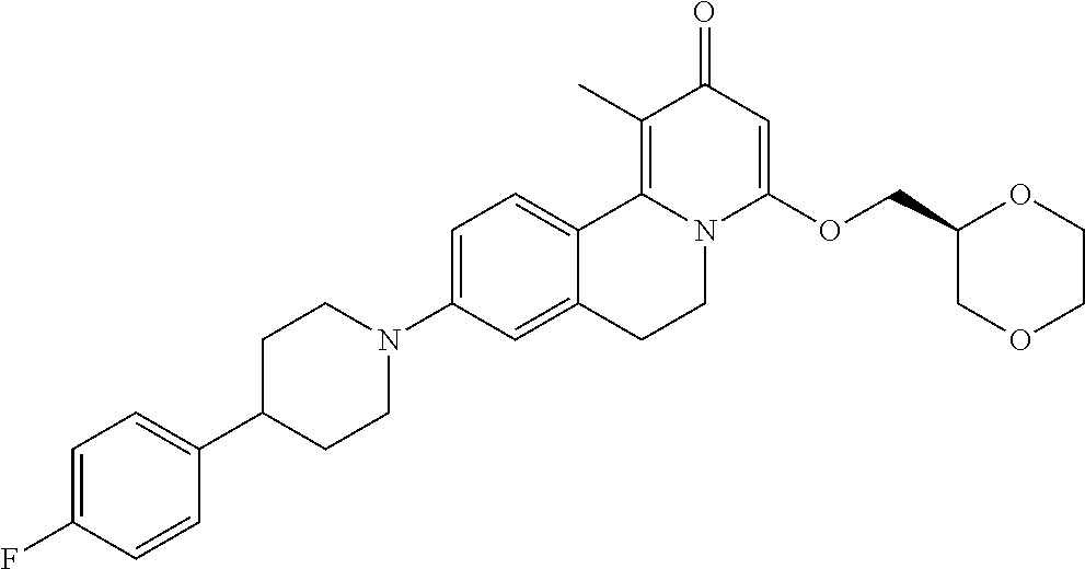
C1=C(N2CCC(C3=CC=C(F)C=C3)CC2)C=C2C(=C1)C1=C(C)C(=O)C=C(OCC3COCCO3)N1CC2
